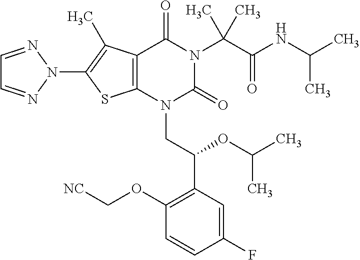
C12=C(C(C)=C(N3N=CC=N3)S1)C(=O)N(C(C(=O)NC(C)C)(C)C)C(=O)N2CC(C1=C(OC[NC])C=CC(F)=C1)OC(C)C
